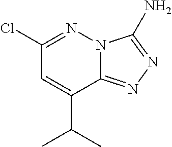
C12=NN=C(N)N1N=C(Cl)C=C2C(C)C
